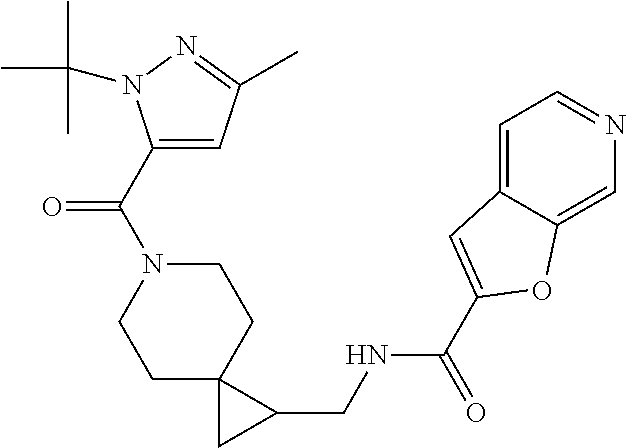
C1(C(N2CCC3(CC2)CC3CNC(=O)C2=CC3=CC=NC=C3O2)=O)=CC(C)=NN1C(C)(C)C
